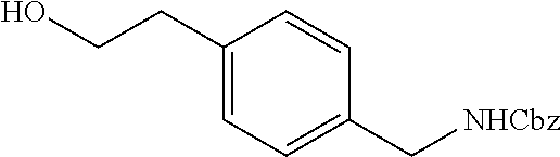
C1(CCO)=CC=C(C[NHCbz])C=C1
